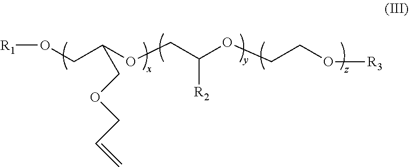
C(C(OCC(OCCO[R3])[R2])COCC=C)O[R1]
